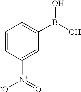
C1=CC([N+]([-O])=O)=CC(B(O)O)=C1
